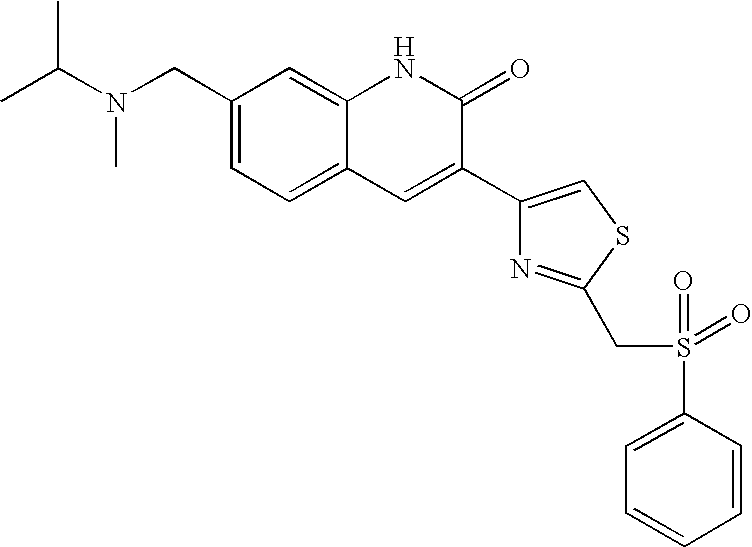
CN(C(C)C)CC1=CC=C2C(=C1)NC(=O)C(C1=CSC(CS(=O)(=O)C3=CC=CC=C3)=N1)=C2
